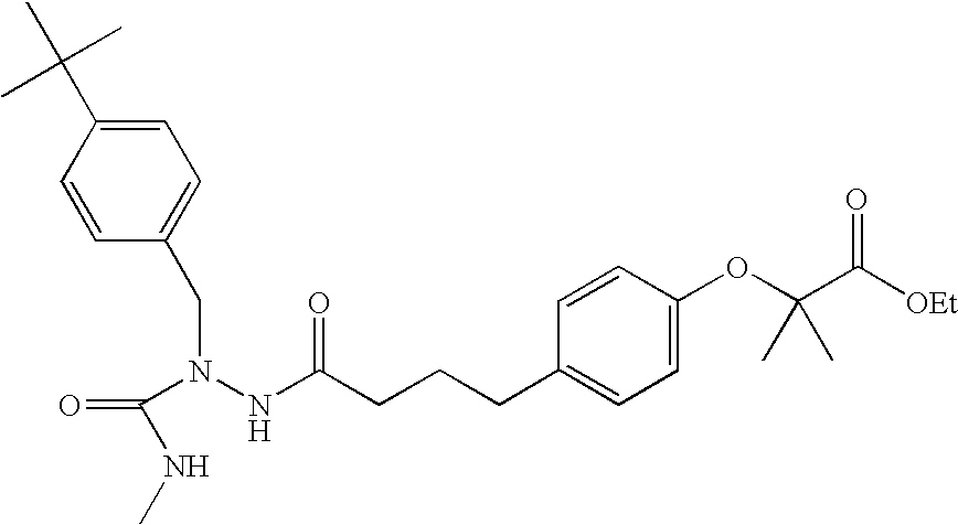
C(CCC1=CC=C(OC(C([OEt])=O)(C)C)C=C1)C(NN(C(=O)NC)CC1=CC=C(C(C)(C)C)C=C1)=O
